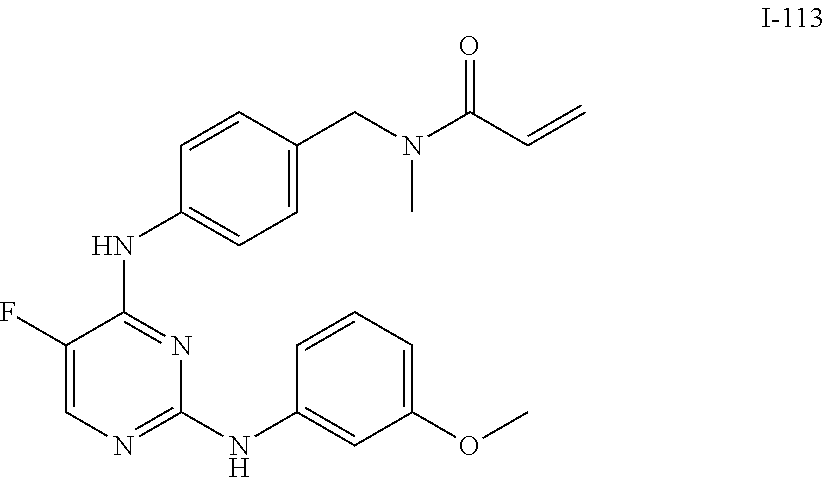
C1=C(CN(C(C=C)=O)C)C=CC(NC2=NC(NC3=CC(OC)=CC=C3)=NC=C2F)=C1
